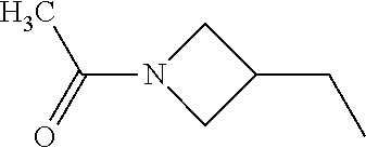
CC(N1CC(CC)C1)=O
